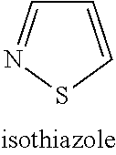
S1C=CC=N1
